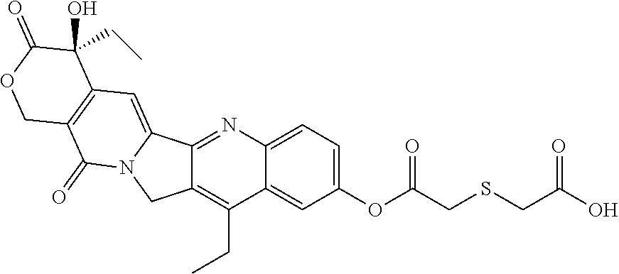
C12=CC(OC(CSCC(O)=O)=O)=CC=C1N=C1C3=CC4=C(C(=O)N3CC1=C2CC)COC(=O)C4(CC)O
